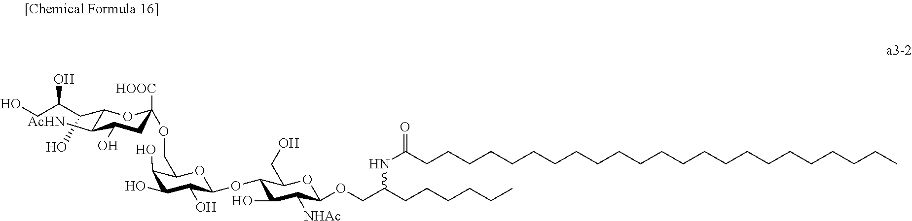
OCC(C(C1C([AcHN])C(O)CC([HOOC])(OCC2C(O)C(O)C(O)C(OC3C(CO)OC(OCC(CCCCCC)NC(=O)CCCCCCCCCCCCCCCCCCCCCCC)C([NHAc])C3O)O2)O1)O)O
